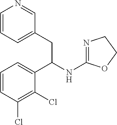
C1=CC=C(CC(C2=CC=CC(Cl)=C2Cl)NC2=NCCO2)C=N1
